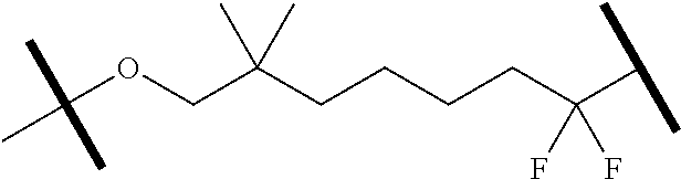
C(OCC(CCCCC(C(C)C)(F)F)(C)C)(C)(C)C
